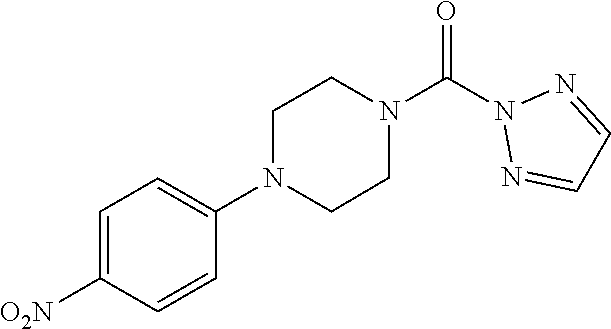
O=C(N1N=CC=N1)N1CCN(C2=CC=C([O2N])C=C2)CC1
